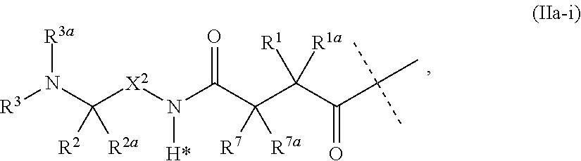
C(C(=O)C(C)(C)C)(C([R7a])([R7])C(N([X2]C(N([R3])[R3a])([R2a])[R2])[H*])=O)([R1])[R1a]
